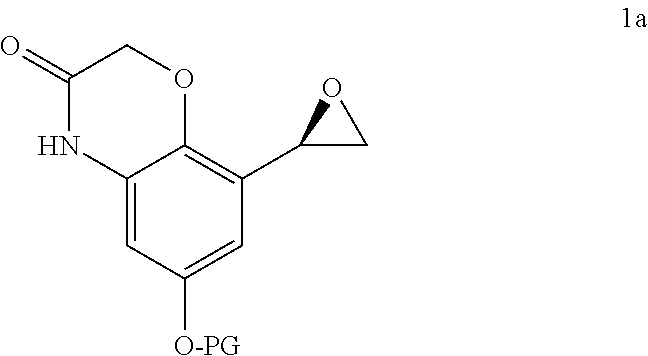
C12=CC([O-PG])=CC(C3CO3)=C1OCC(=O)N2
